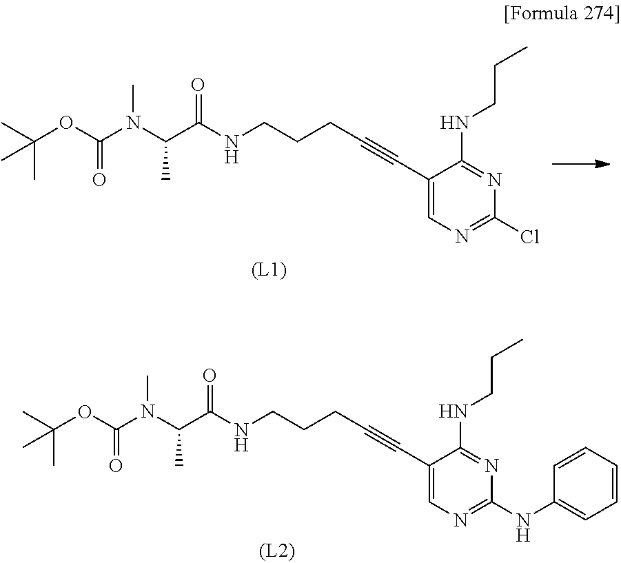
C(C)(OC(=O)N(C(C)C(NCCCC#CC1=CN=C(NC2=CC=CC=C2)N=C1NCCC)=O)C)(C)C.C(C)(OC(=O)N(C(C)C(NCCCC#CC1=CN=C(Cl)N=C1NCCC)=O)C)(C)C
